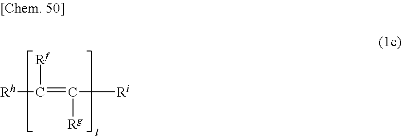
[Rh]C(=C([Ri])[Rg])[Rf]
